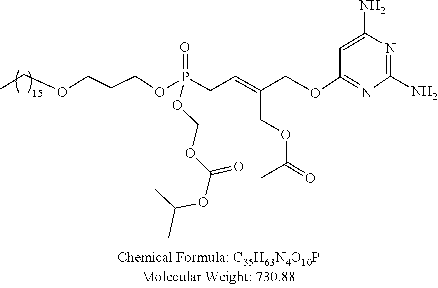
C1(N)=NC(N)=CC(OCC(=CCP(OCOC(OC(C)C)=O)(OCCCOCC)=O)COC(=O)C)=N1
